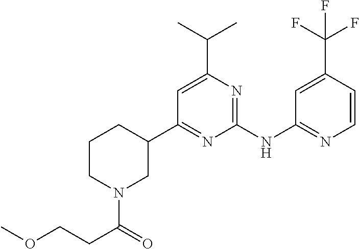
C1(NC2=NC=CC(C(F)(F)F)=C2)=NC(C(C)C)=CC(C2CCCN(C(=O)CCOC)C2)=N1
